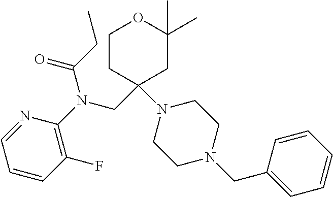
N1=CC=CC(F)=C1N(CC1(N2CCN(CC3=CC=CC=C3)CC2)CCOC(C)(C)C1)C(CC)=O
